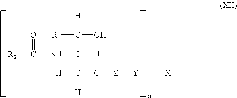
C(C(C([H])(O[Z][Y][X])[H])([H])NC([R2])=O)([H])([R1])O
